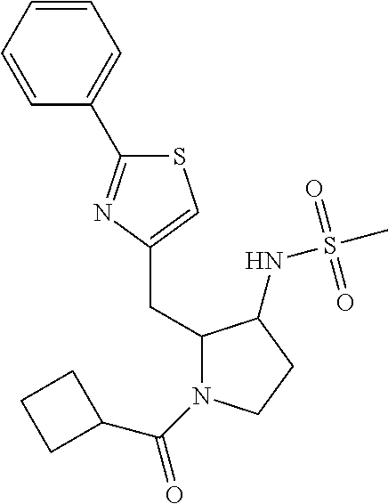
S1C(C2=CC=CC=C2)=NC(CC2N(C(C3CCC3)=O)CCC2NS(=O)(C)=O)=C1
